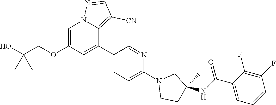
O(CC(O)(C)C)C1=CN2C(=C([CN])C=N2)C(C2=CC=C(N3CCC(NC(=O)C4=CC=CC(F)=C4F)(C)C3)N=C2)=C1
